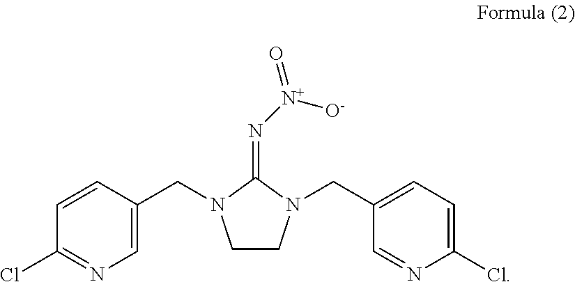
C1CN(CC2=CC=C(Cl)N=C2)C(=N[N+]([O-])=O)N1CC1=CN=C(Cl)C=C1
